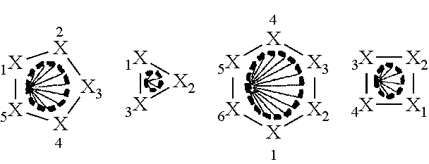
[1X]1[3X][X2]1.[3X]1[4X][X1][X2]1.[1X]1[5X][X][X3][X]1.[5X]1[6X][X][X2][X3][X]1
